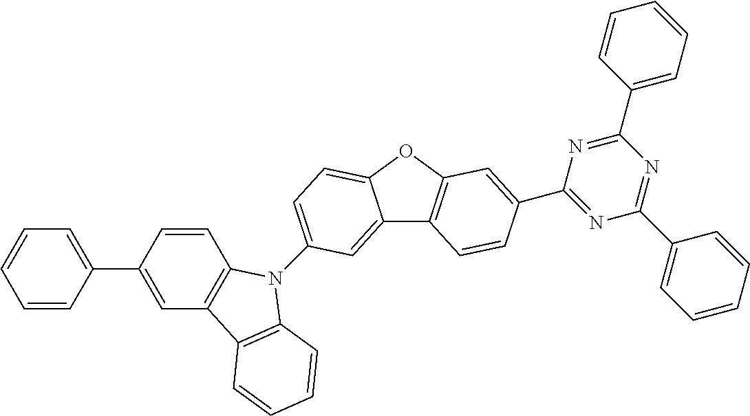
C12=CC(N3C4=C(C=C(C5=CC=CC=C5)C=C4)C4=C3C=CC=C4)=CC=C1OC1=C2C=CC(C2=NC(C3=CC=CC=C3)=NC(C3=CC=CC=C3)=N2)=C1
